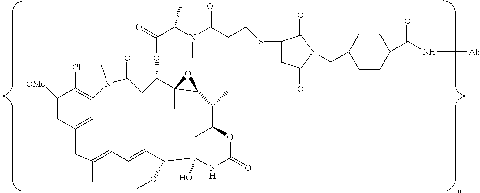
C1([OMe])=CC2=CC(=C1Cl)N(C)C(=O)CC(OC(C(N(C(CCSC1CC(=O)N(CC3CCC(C(N[Ab])=O)CC3)C1=O)=O)C)C)=O)C1(C)C(O1)C(C)C1CC(O)(NC(=O)O1)C(OC)C=CC=C(C)C2
